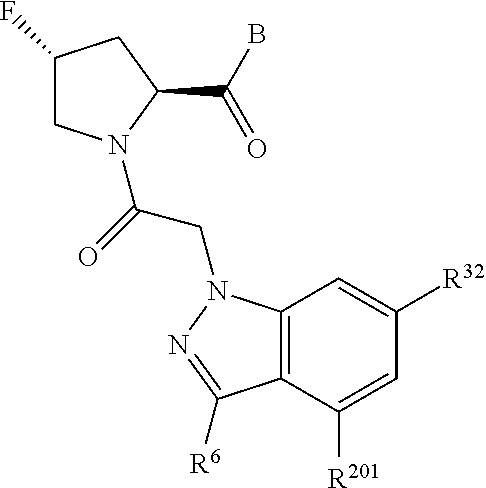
C1(F)CN(C(=O)CN2C3=C(C([R201])=CC([R32])=C3)C([R6])=N2)C(C(B)=O)C1
